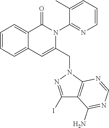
C1=CC=C2C(=C1)C(=O)N(C1=NC=CC=C1C)C(CN1C3=C(C(N)=NC=N3)C(I)=N1)=C2
